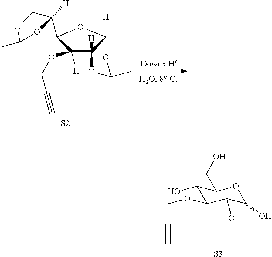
C1(O)C(OCC#C)C(O)C(O)OC1CO.[S3].C1([H])(OCC#C)C2([H])C([H])(OC1C1([H])COC(C)O1)OC(C)(C)O2.[S2]
